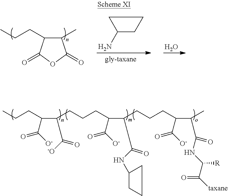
C1(N)CCC1.CCCC1C(C)C(=O)OC1=O.O.CCCC(C(CCCC(C(CCCC(C(C)C(=O)NC(C([taxane])=O)[R])C([O-])=O)C(=O)NC1CCC1)C([O-])=O)C([-O])=O)C([O-])=O
